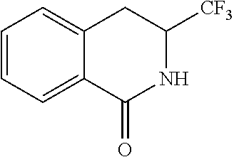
C1=CC=C2C(=C1)CC([CF3])NC2=O
